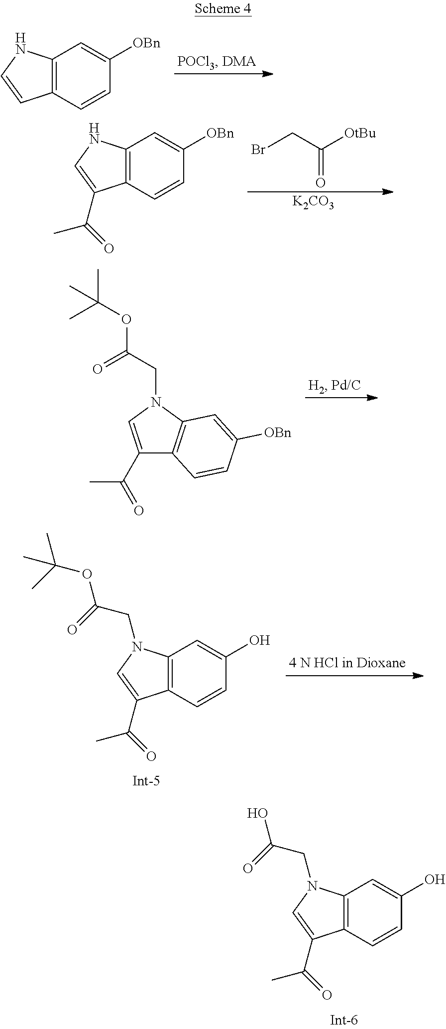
C12=C(C=CC(O)=C1)C(C(C)=O)=CN2CC(=O)O.C12=C(C=CC([OBn])=C1)C=CN2.BrCC(=O)[OtBu].[K2CO3].C12=C(C=CC([OBn])=C1)C(C(C)=O)=CN2.C1(C(C)=O)=CN(CC(=O)OC(C)(C)C)C2=C1C=CC([OBn])=C2.C12=C(C=CC(O)=C1)C(C(C)=O)=CN2CC(=O)OC(C)(C)C
